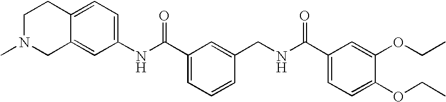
C1N(C)CC2=CC(NC(C3=CC=CC(CNC(C4=CC=C(OCC)C(OCC)=C4)=O)=C3)=O)=CC=C2C1
